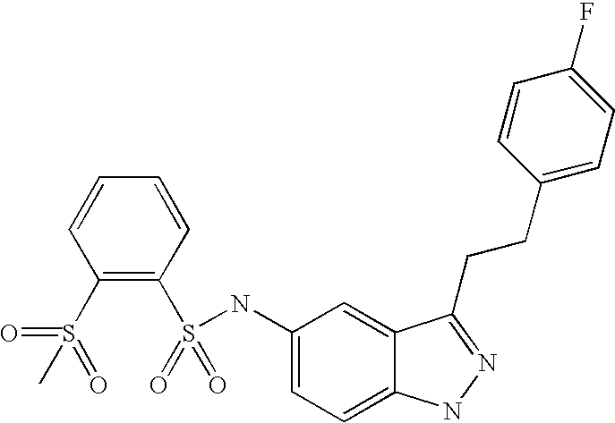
C1=CC=CC(S(=O)(=O)NC2=CC=C3C(=C2)C(CCC2=CC=C(F)C=C2)=NN3)=C1S(=O)(C)=O
